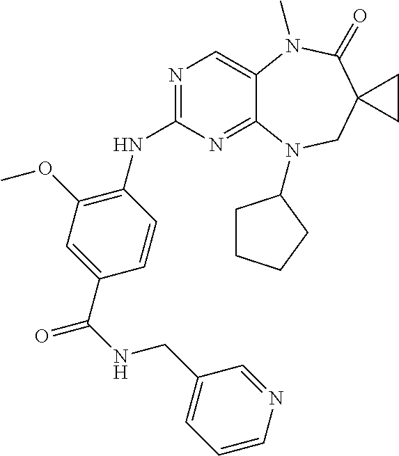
N1=C(NC2=C(OC)C=C(C(=O)NCC3=CC=CN=C3)C=C2)N=C2C(=C1)N(C)C(=O)C1(CN2C2CCCC2)CC1
